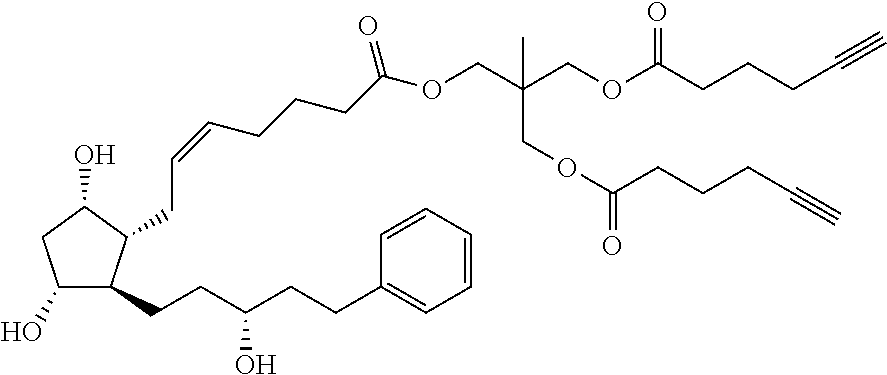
C1(O)C(CCC(CCC2=CC=CC=C2)O)C(CC=CCCCC(OCC(COC(CCCC#C)=O)(COC(=O)CCCC#C)C)=O)C(O)C1
